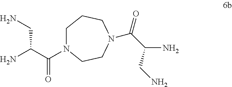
C1N(C(C(N)CN)=O)CCN(C(C(CN)N)=O)CC1
